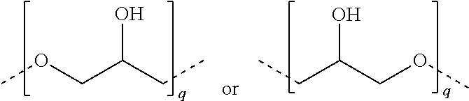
COCC(CC)O.CCC(COC)O
